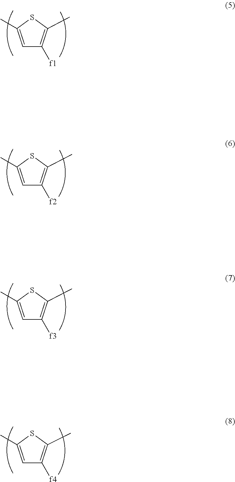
C1=C(C)SC(C)=C1[f1].C1=C(C)SC(C)=C1[f2].C1=C(C)SC(C)=C1[f3].C1=C(C)SC(C)=C1[f4]
